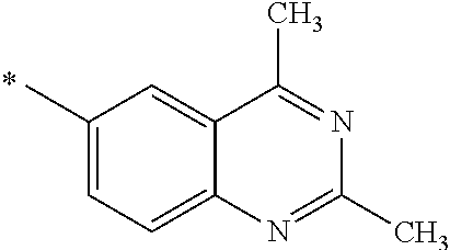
CC1=CC=C2C(=C1)C(C)=NC(C)=N2
